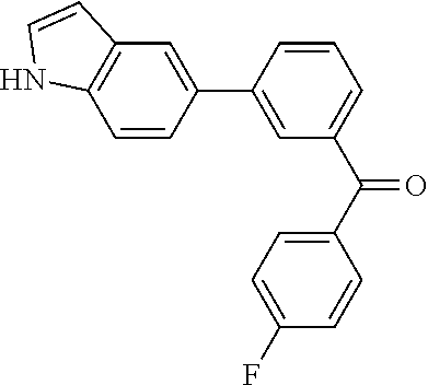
C1(C2=CC(C(=O)C3=CC=C(F)C=C3)=CC=C2)=CC2=C(C=C1)NC=C2
